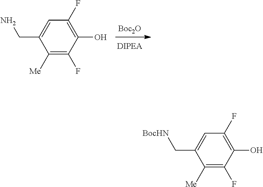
[Boc2O].C1([Me])=C(F)C(O)=C(F)C=C1CN.C1([Me])=C(F)C(O)=C(F)C=C1C[BocHN]
